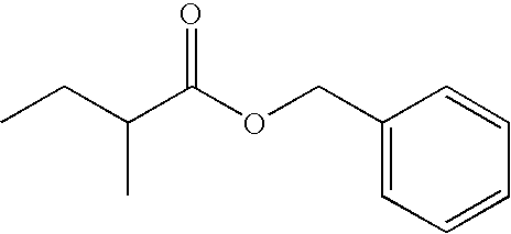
C1(COC(C(CC)C)=O)=CC=CC=C1
